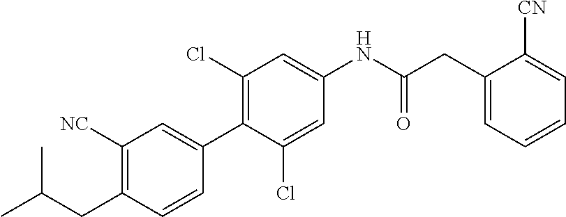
C1(CC(C)C)=C([NC])C=C(C2=C(Cl)C=C(NC(CC3=CC=CC=C3[CN])=O)C=C2Cl)C=C1
